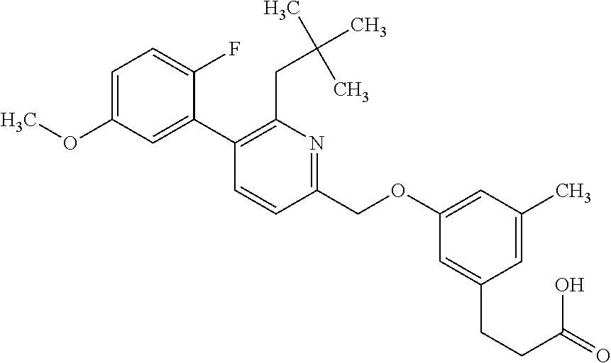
C1(OC)=CC=C(F)C(C2=C(CC(C)(C)C)N=C(COC3=CC(C)=CC(CCC(O)=O)=C3)C=C2)=C1
